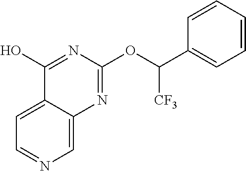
C1=C2C(=CN=C1)N=C(OC(C1=CC=CC=C1)[CF3])N=C2O
